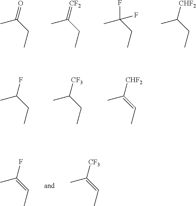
CC(CC)=O.CC(CC)=[CF2].CC(CC)(F)F.CC(CC)[CHF2].CC(CC)F.CC(CC)[CF3].CC(=CC)[CHF2].CC(=CC)F.CC(=CC)[CF3]
